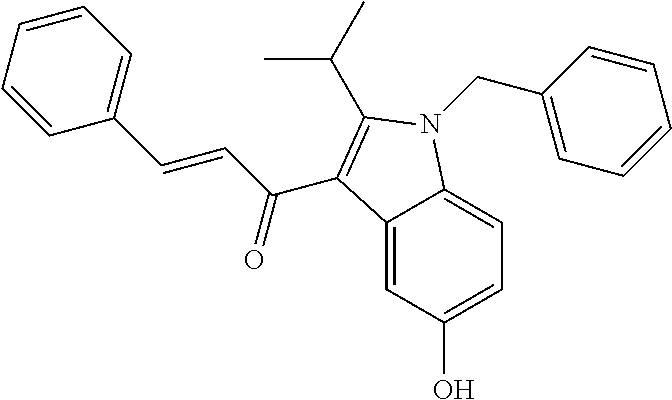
C12=CC(O)=CC=C1N(CC1=CC=CC=C1)C(C(C)C)=C2C(C=CC1=CC=CC=C1)=O
